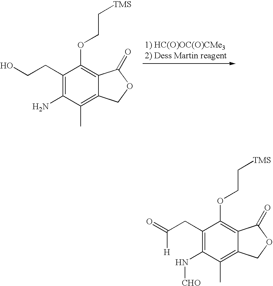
C1(CCO)=C(N)C(C)=C2C(=C1OCC[TMS])C(=O)OC2.C1(CC(=O)[H])=C(N[CHO])C(C)=C2C(=C1OCC[TMS])C(=O)OC2
